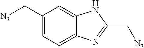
C1(C[N3])=CC=C2C(=C1)NC(C[N3])=N2
